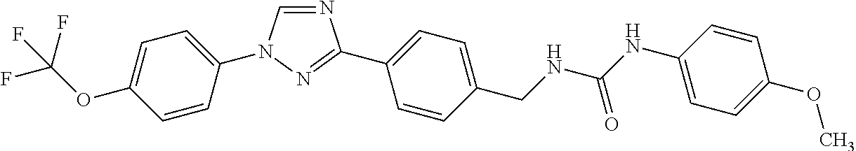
C1=C(OC(F)(F)F)C=CC(N2C=NC(C3=CC=C(CNC(NC4=CC=C(OC)C=C4)=O)C=C3)=N2)=C1
